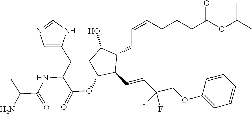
C(=CCCCC(OC(C)C)=O)CC1C(O)CC(OC(=O)C(CC2=CN=CN2)NC(C(N)C)=O)C1C=CC(COC1=CC=CC=C1)(F)F
